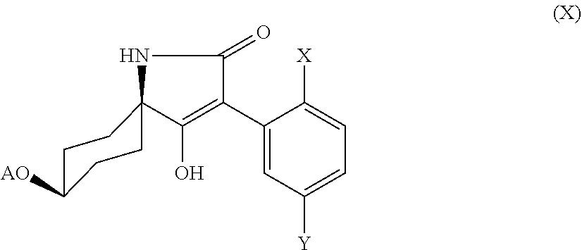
C1(O)=C(C2=CC([Y])=CC=C2[X])C(=O)NC12CCC([AO])CC2
